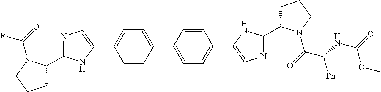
C1C(C2=NC=C(C3=CC=C(C4=CC=C(C5=CN=C(C6CCCN6C(C([Ph])NC(OC)=O)=O)N5)C=C4)C=C3)N2)N(C(=O)[R])CC1
